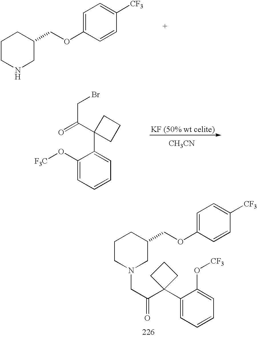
C1CNCC(COC2=CC=C([CF3])C=C2)C1.C1CN(CC(C2(C3=CC=CC=C3O[CF3])CCC2)=O)CC(COC2=CC=C([CF3])C=C2)C1.[CH3CN].C1(O[F3C])=CC=CC=C1C1(C(=O)CBr)CCC1
